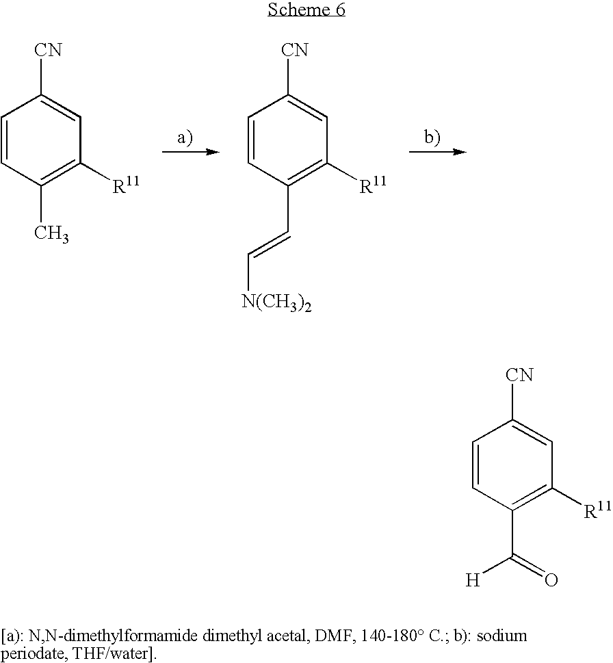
C1=CC(C)=C([R11])C=C1[CN].C1=CC(C=C[N(CH3)2])=C([R11])C=C1[CN].C1=CC(C([H])=O)=C([R11])C=C1[CN]
